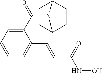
C1(C(=O)N2C3CCC2CC3)=CC=CC=C1C=CC(NO)=O
